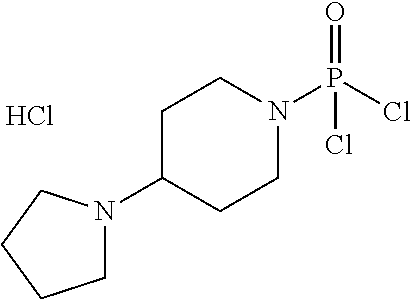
C1C(N2CCCC2)CCN(P(Cl)(=O)Cl)C1.Cl
